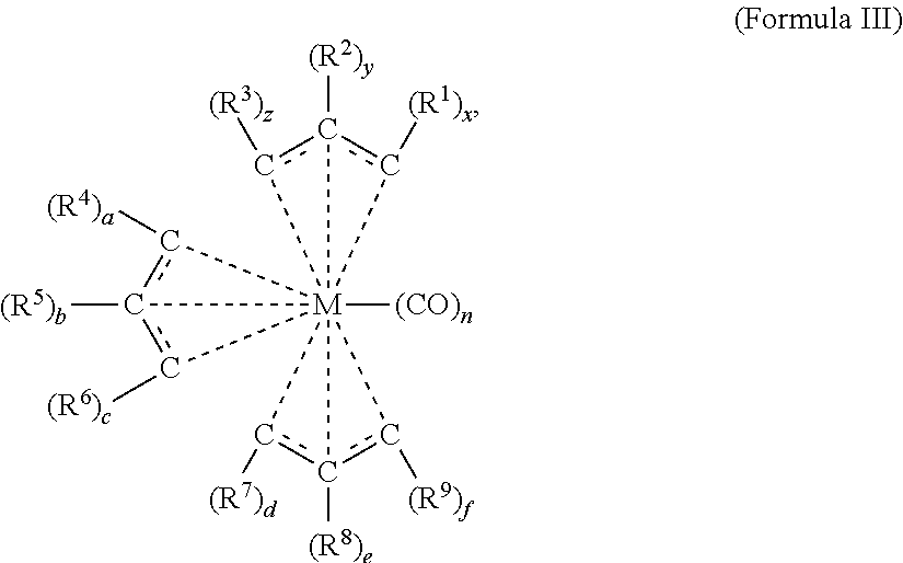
c1([(R3)z])c2([(R2)y])c([(R1)x])[M]123456([(CO)n])(c([(R7)d])c3([(R8)e])c4[(R9)f])c([(R6)c])c5([(R5)b])c6[(R4)a]
